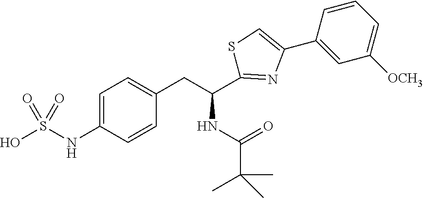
C1=C(NS(O)(=O)=O)C=CC(CC(NC(=O)C(C)(C)C)C2=NC(C3=CC([OCH3])=CC=C3)=CS2)=C1
